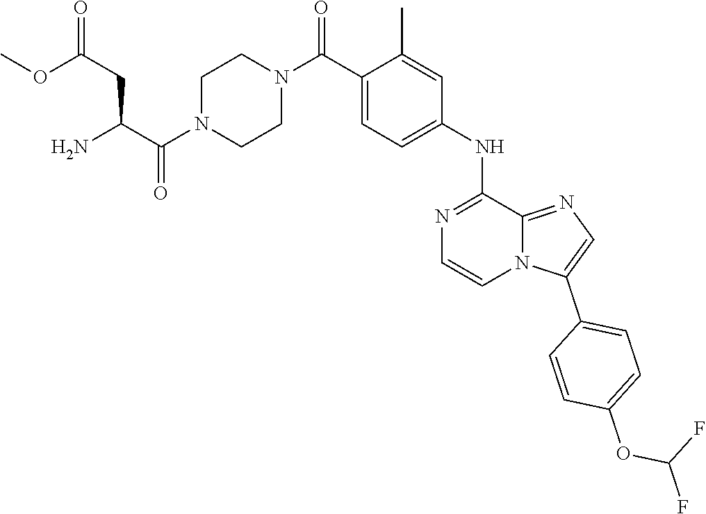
C(=O)(N1CCN(C(C2=CC=C(NC3=NC=CN4C(C5=CC=C(OC(F)F)C=C5)=CN=C43)C=C2C)=O)CC1)C(N)CC(=O)OC
